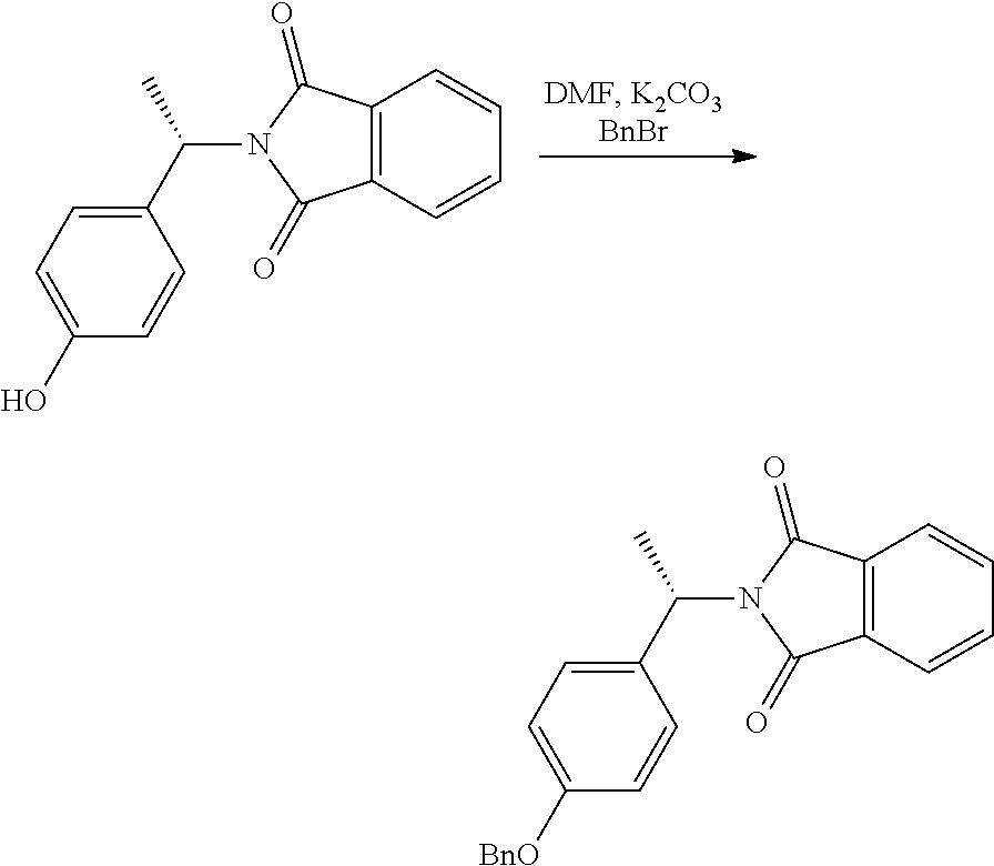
C12=C(C=CC=C1)C(=O)N(C(C1=CC=C(O)C=C1)C)C2=O.C12=C(C=CC=C1)C(=O)N(C(C1=CC=C([BnO])C=C1)C)C2=O
